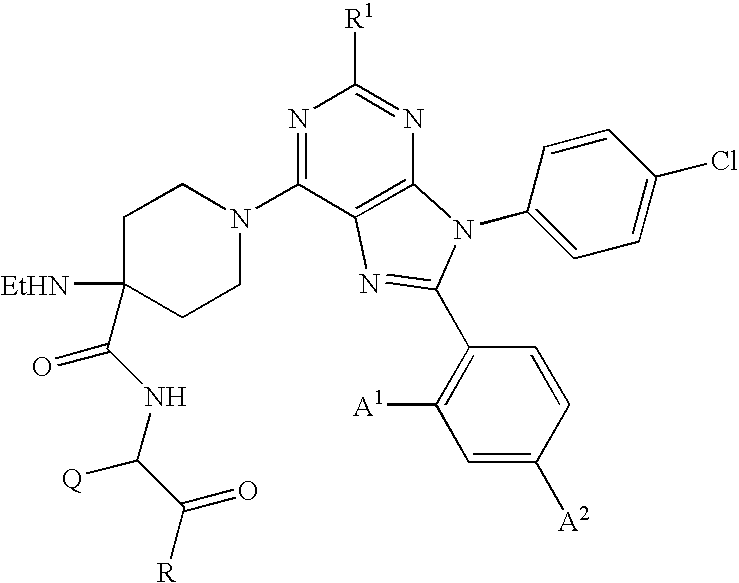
N1=C(N2CCC([EtHN])(C(NC(C([R])=O)[Q])=O)CC2)C2=C(N=C1[R1])N(C1=CC=C(Cl)C=C1)C(C1=C([A1])C=C([A2])C=C1)=N2
